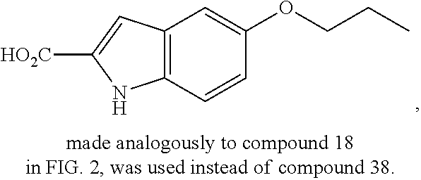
C12=C(C=CC(OCCC)=C1)NC([HO2C])=C2
